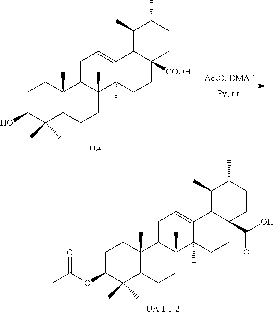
C1C(OC(C)=O)C(C)(C)C2C(C)(C1)C1C(C)(CC2)C2(C)C(=CC1)C1C(C(O)=O)(CC2)CCC(C)C1C.[UA-I-1-2].C1C(O)C(C)(C)C2C(C)(C1)C1C(C)(CC2)C2(C)C(=CC1)C1C([COOH])(CC2)CCC(C)C1C.[UA]
